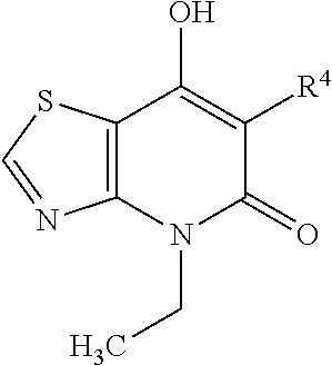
C12=C(N(CC)C(=O)C([R4])=C1O)N=CS2
